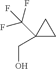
C1(C(F)(F)F)(CO)CC1
